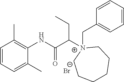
C1=CC=C(C)C(NC(C([N+]2(CC3=CC=CC=C3)CCCCCC2)CC)=O)=C1C.[Br-]
